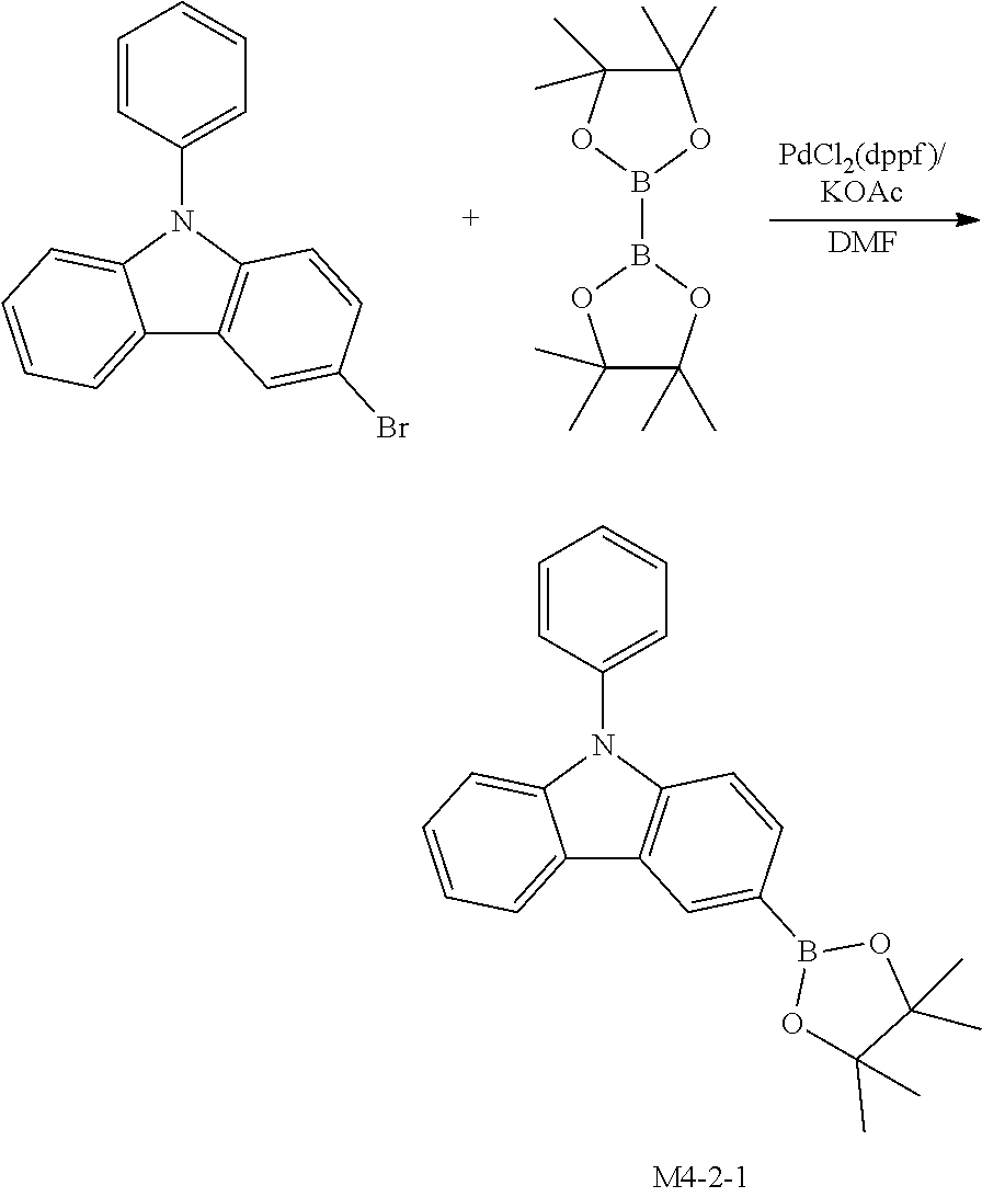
C1=CC(N2C3=CC=CC=C3C3=C2C=CC(B2OC(C)(C)C(C)(C)O2)=C3)=CC=C1.[DMF].C1=CC(N2C3=CC=CC=C3C3=C2C=CC(Br)=C3)=CC=C1.C1(C)(C)C(C)(C)OB(B2OC(C)(C)C(C)(C)O2)O1
